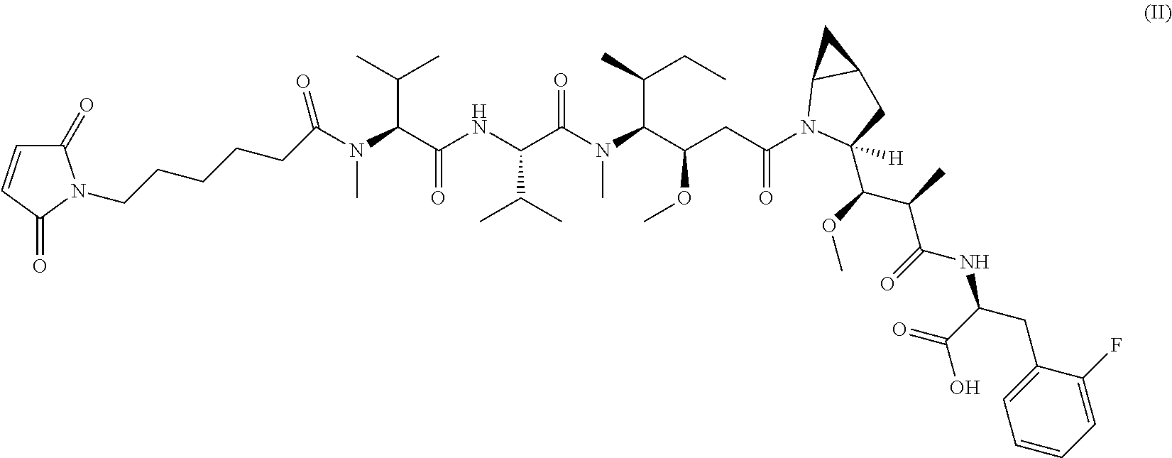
C1(=O)C=CC(=O)N1CCCCCC(N(C(C(C)C)C(=O)NC(C(N(C)C(C(CC)C)C(OC)CC(=O)N1C(C(C(C(NC(C(O)=O)CC2=CC=CC=C2F)=O)C)OC)([H])CC2C1C2)=O)C(C)C)C)=O
